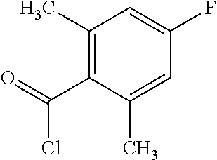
C1(C)=C(C(=O)Cl)C(C)=CC(F)=C1
